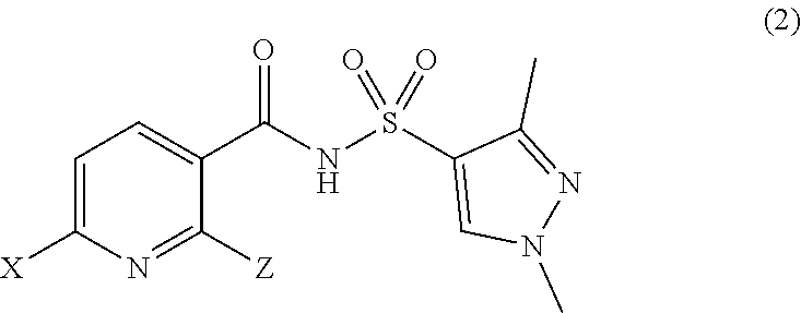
C1([Z])=NC([X])=CC=C1C(=O)NS(C1=CN(C)N=C1C)(=O)=O
